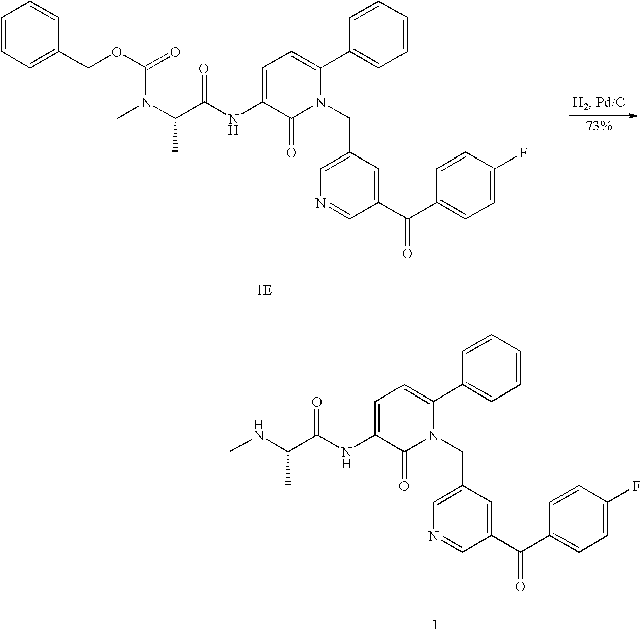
N(C(C(NC1=CC=C(C2=CC=CC=C2)N(CC2=CN=CC(C(C3=CC=C(F)C=C3)=O)=C2)C1=O)=O)C)C.C1=CC=C(COC(=O)N(C(C(NC2=CC=C(C3=CC=CC=C3)N(CC3=CN=CC(C(C4=CC=C(F)C=C4)=O)=C3)C2=O)=O)C)C)C=C1.[1E]
